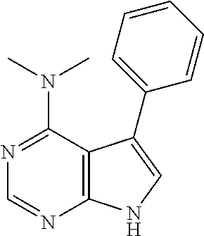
C1(N(C)C)=NC=NC2=C1C(C1=CC=CC=C1)=CN2
